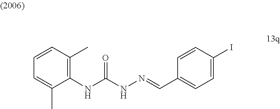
N(C(NN=CC1=CC=C(I)C=C1)=O)C1=C(C)C=CC=C1C
